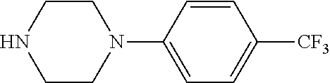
N1(C2=CC=C([CF3])C=C2)CCNCC1
